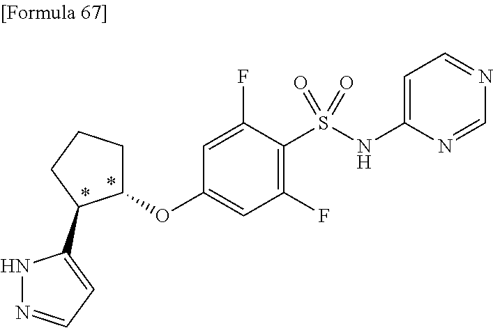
O(C1=CC(F)=C(S(NC2=CC=NC=N2)(=O)=O)C(F)=C1)C1CCCC1C1=CC=NN1
